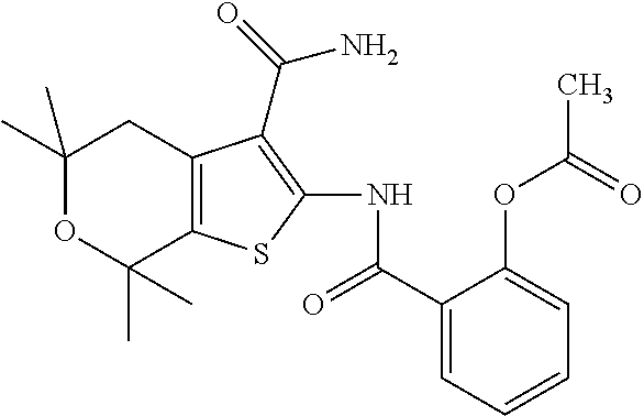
C1(C)(C)OC(C)(C)C2=C(C1)C(C(=O)N)=C(NC(C1=CC=CC=C1OC(C)=O)=O)S2
